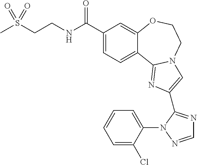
C1(C(NCCS(C)(=O)=O)=O)=CC=C2C(=C1)OCCN1C2=NC(C2=NC=NN2C2=CC=CC=C2Cl)=C1
